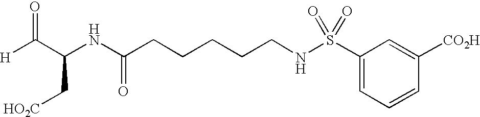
[H]C(C(NC(CCCCCNS(C1=CC=CC([CO2H])=C1)(=O)=O)=O)C[HO2C])=O
